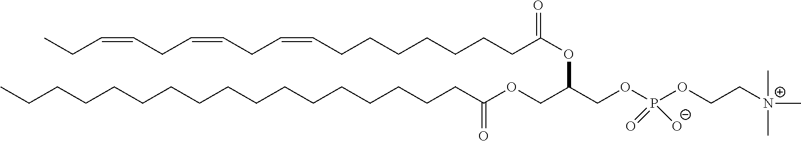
C(=CCC=CCCCCCCCC(OC(COC(CCCCCCCCCCCCCCCCC)=O)COP(OCC[N+](C)(C)C)(=O)[O-])=O)CC=CCC
